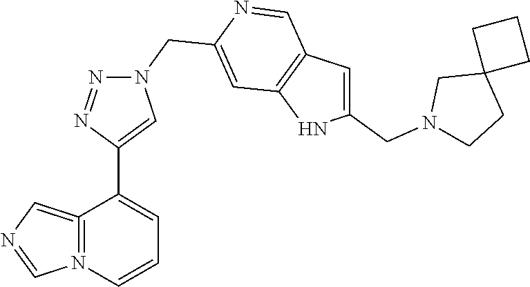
C12=N(C=CC=C1C1=CN(CC3=CC4=C(C=N3)C=C(CN3CCC5(C3)CCC5)N4)N=N1)C=NC=2
